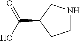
C1NCC(C(=O)O)C1
